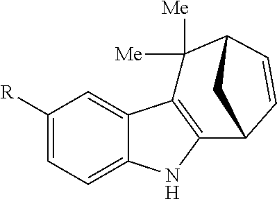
C1([R])=CC=C2C(=C1)C1=C(N2)C2C=CC(C2)C1([Me])[Me]
